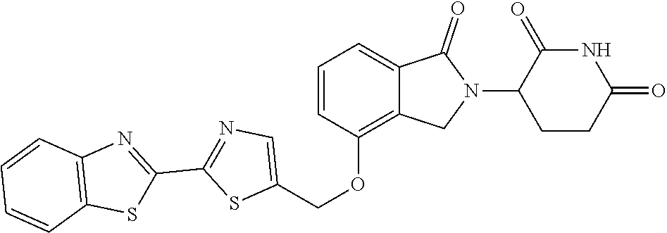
C1(OCC2=CN=C(C3=NC4=C(S3)C=CC=C4)S2)=C2C(=CC=C1)C(=O)N(C1CCC(=O)NC1=O)C2
